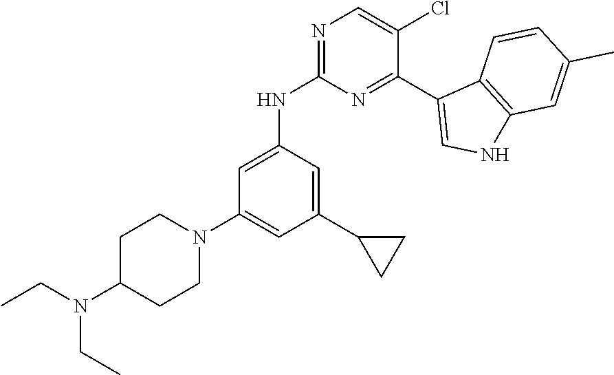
N1(C2=CC(C3CC3)=CC(NC3=NC=C(Cl)C(C4=CNC5=C4C=CC(C)=C5)=N3)=C2)CCC(N(CC)CC)CC1
